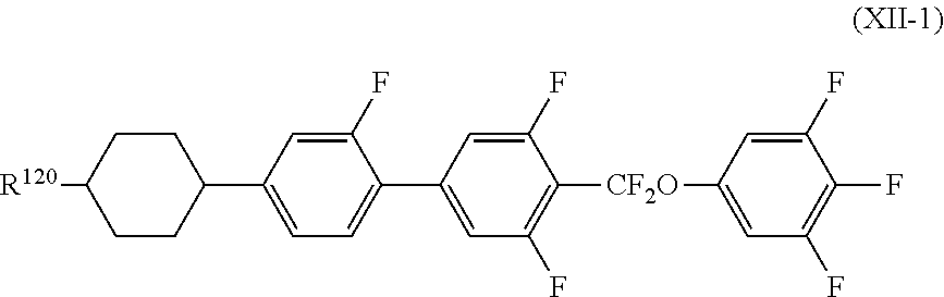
C1(C2=CC=C(C3=CC(F)=C([CF2O]C4=CC(F)=C(F)C(F)=C4)C(F)=C3)C(F)=C2)CCC([R120])CC1
